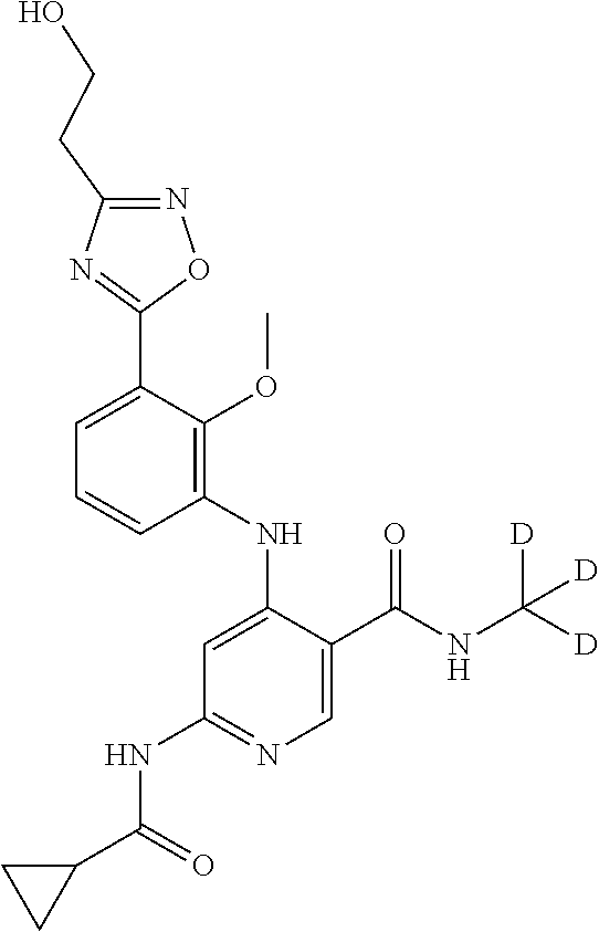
C1=C(C2=NC(CCO)=NO2)C(OC)=C(NC2=CC(NC(C3CC3)=O)=NC=C2C(NC([D])([D])[D])=O)C=C1
